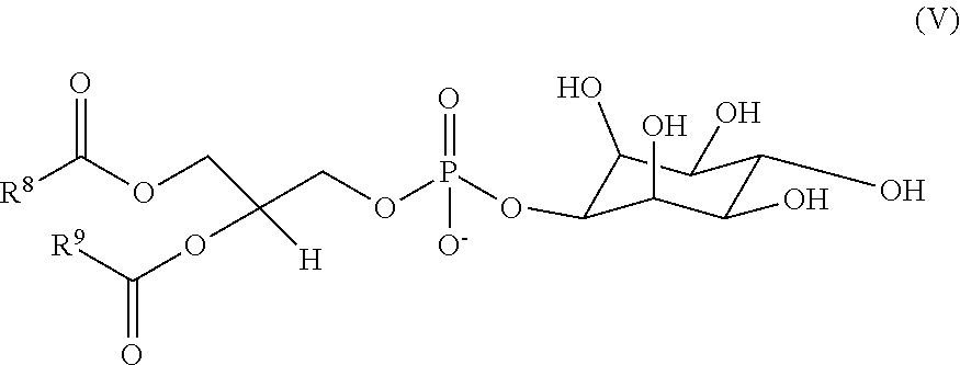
C1(O)C(OP(OCC(OC(=O)[R9])(COC([R8])=O)[H])(=O)[O-])C(O)C(O)C(O)C1O
